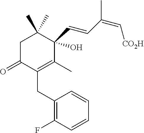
C1(CC2=C(C)C(C=CC(C)=C[CO2H])(O)C(C)(C)CC2=O)=C(F)C=CC=C1
